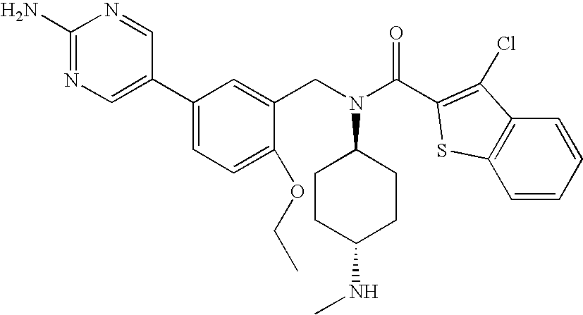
C1(N)=NC=C(C2=CC=C(OCC)C(CN(C3CCC(NC)CC3)C(C3=C(Cl)C4=C(S3)C=CC=C4)=O)=C2)C=N1
